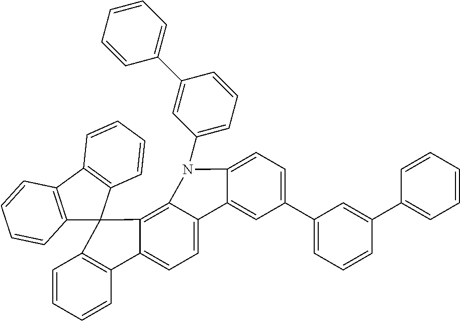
C1(N2C3=CC=C(C4=CC=CC(C5=CC=CC=C5)=C4)C=C3C3=CC=C4C(=C32)C2(C3=C4C=CC=C3)C3=C(C4=C2C=CC=C4)C=CC=C3)=CC=CC(C2=CC=CC=C2)=C1
